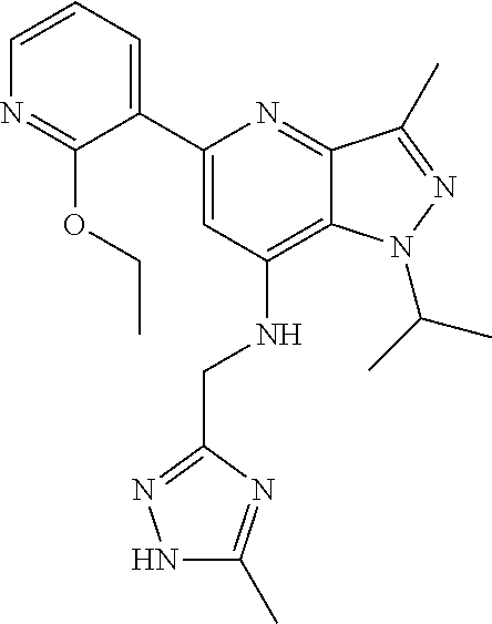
C1=CC=C(C2=CC(NCC3=NNC(C)=N3)=C3C(=N2)C(C)=NN3C(C)C)C(OCC)=N1
